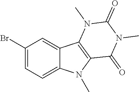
C1(Br)=CC=C2C(=C1)C1=C(N2C)C(=O)N(C)C(=O)N1C
